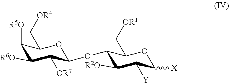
C1([R5O])C([R6O])C([OR7])C(OC2C([R2O])C([Y])C([X])OC2C[OR1])OC1C[OR4]
